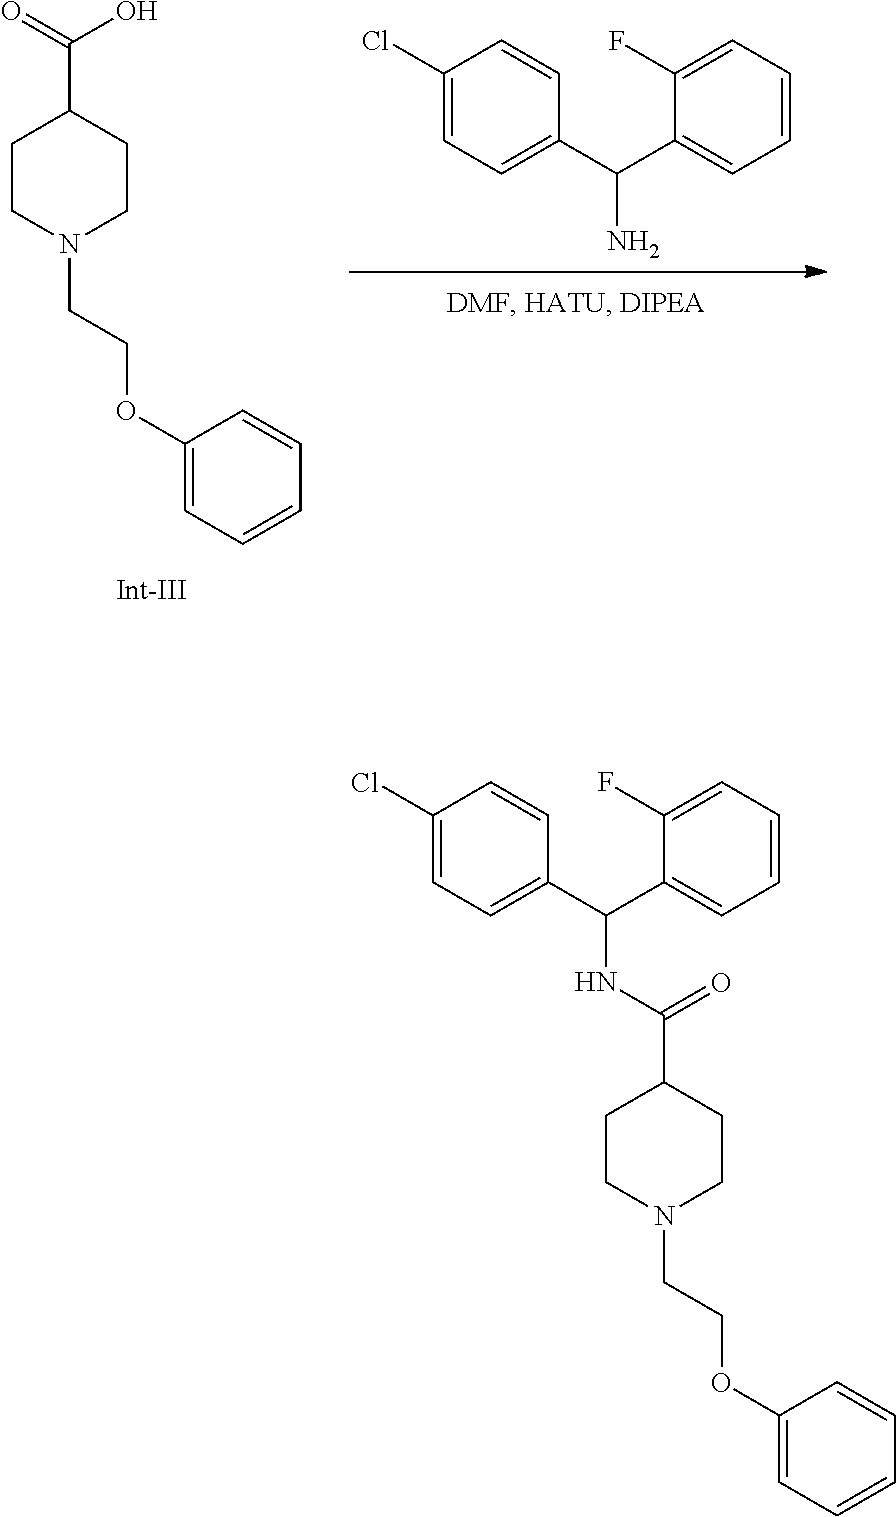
C1CN(CCOC2=CC=CC=C2)CCC1C(=O)O.C1(Cl)=CC=C(C(C2=CC=CC=C2F)N)C=C1.C1CN(CCOC2=CC=CC=C2)CCC1C(NC(C1=CC=C(Cl)C=C1)C1=CC=CC=C1F)=O
